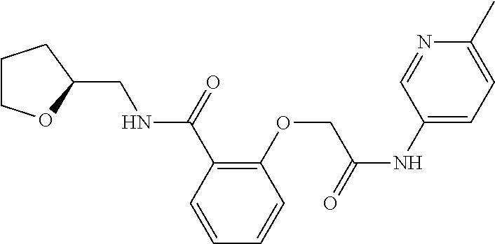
C1COC(CNC(C2=C(OCC(NC3=CC=C(C)N=C3)=O)C=CC=C2)=O)C1
